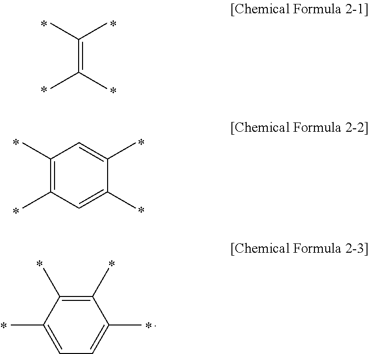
C(=C(C)C)(C)C.C1(C)=C(C)C=C(C)C(C)=C1.C1=C(C)C(C)=C(C)C(C)=C1
